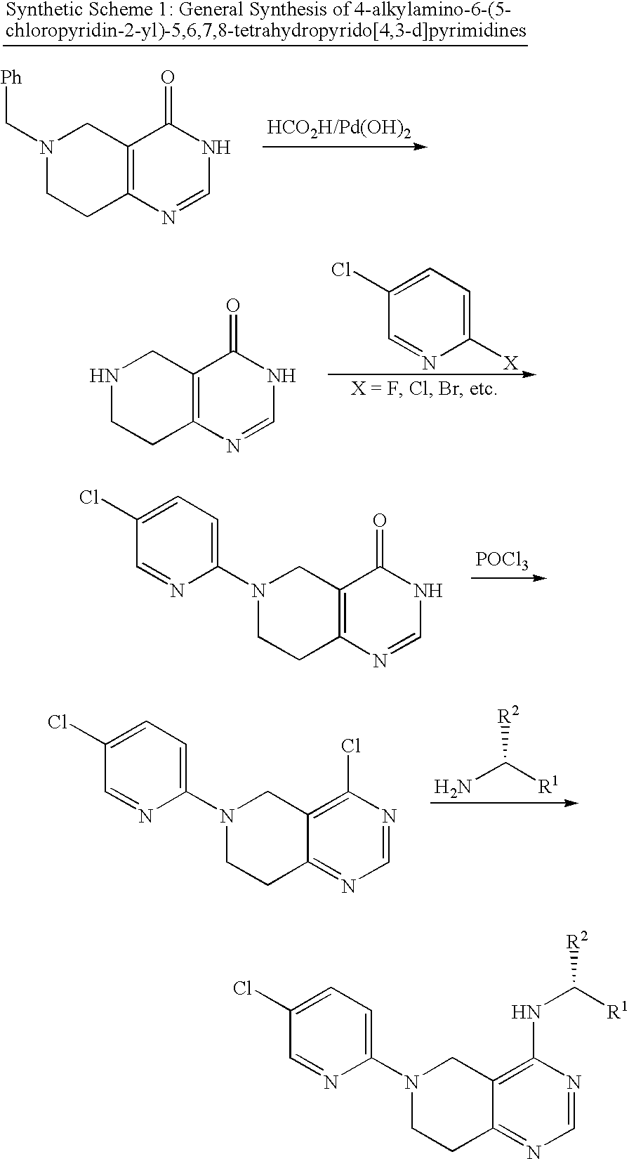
N1(C[Ph])CCC2=C(C1)C(=O)NC=N2.N1CCC2=C(C1)C(=O)NC=N2.C1(Cl)=CC=C([X])N=C1.[POCl3].C1CC2=C(CN1C1=CC=C(Cl)C=N1)C(=O)NC=N2.NC([R1])[R2].C1CC2=NC=NC(Cl)=C2CN1C1=CC=C(Cl)C=N1.C1CC2=NC=NC(NC([R1])[R2])=C2CN1C1=CC=C(Cl)C=N1
